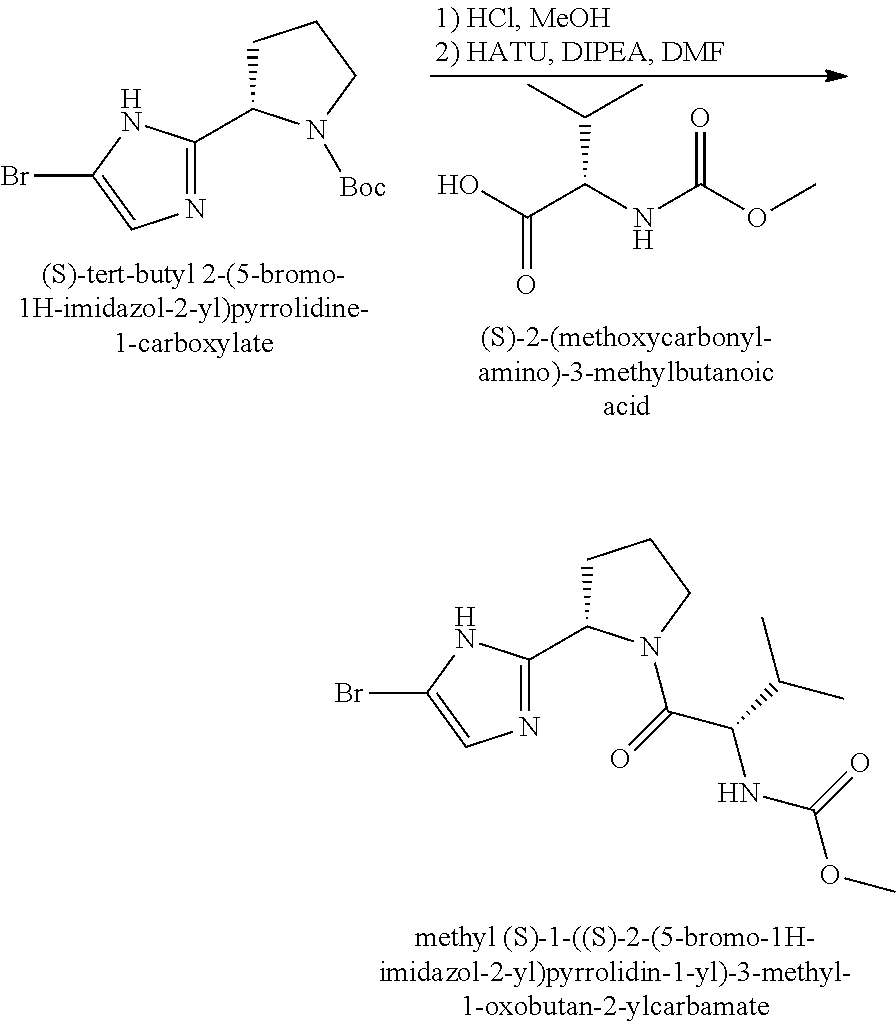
N1=C(C2CCCN2C(=O)C(C(C)C)NC(=O)OC)NC(Br)=C1.N1=C(C2CCCN2[Boc])NC(Br)=C1.OC(C(NC(=O)OC)C(C)C)=O
